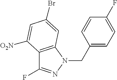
C12=C(N(CC3=CC=C(F)C=C3)N=C1F)C=C(Br)C=C2[O2N]
